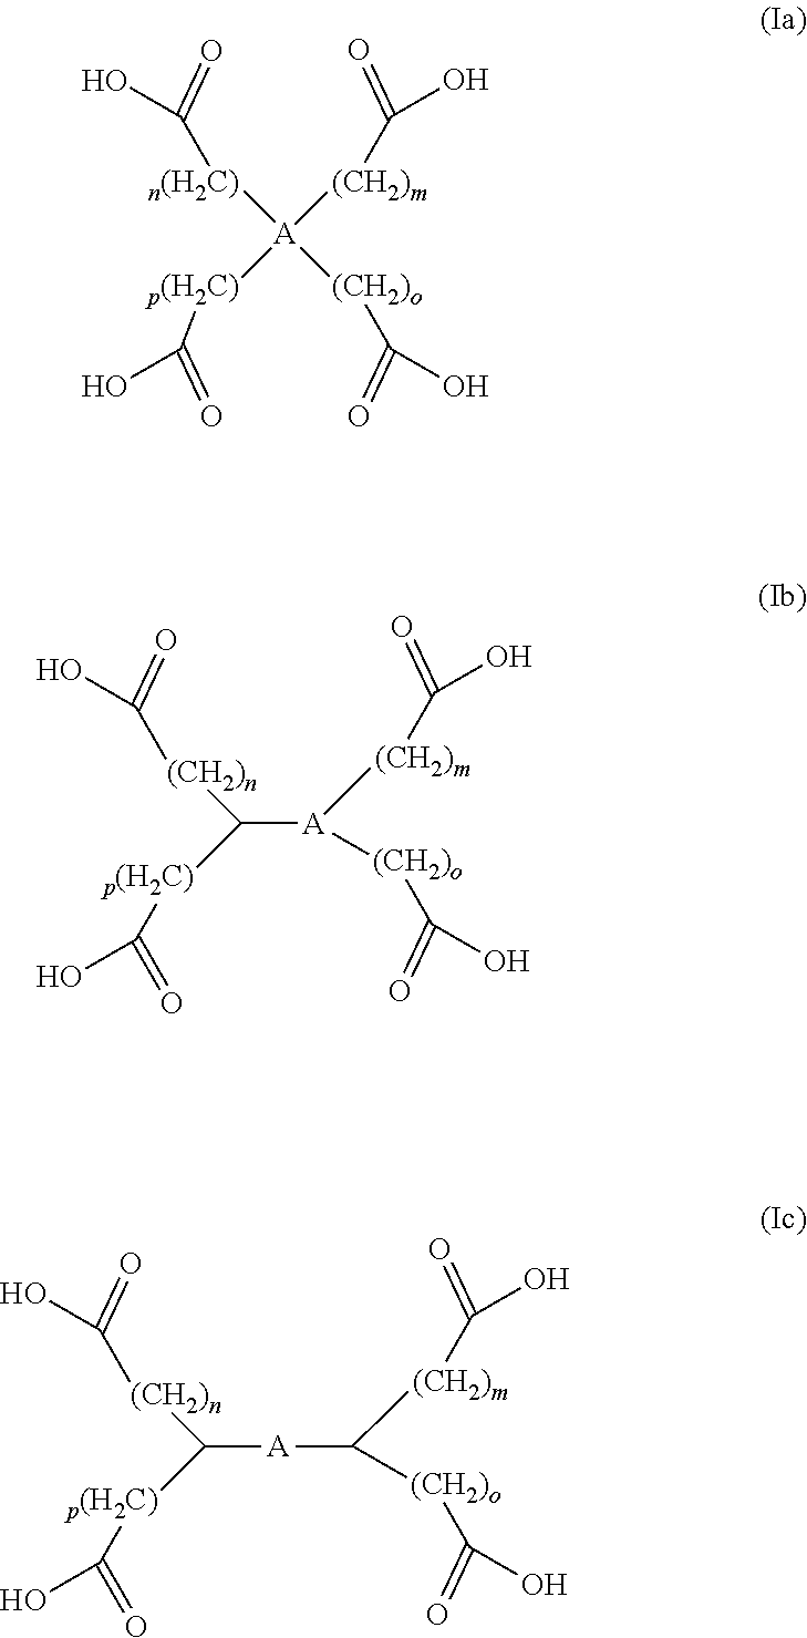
[(CH2)m](C(O)=O)[A]([n(H2C)]C(O)=O)([(CH2)o]C(O)=O)[p(H2C)]C(O)=O.[(CH2)m](C(O)=O)[A]([(CH2)o]C(O)=O)C([(CH2)n]C(O)=O)[p(H2C)]C(O)=O.[(CH2)m](C(O)=O)C([(CH2)o]C(O)=O)[A]C([(CH2)n]C(O)=O)[p(H2C)]C(O)=O
